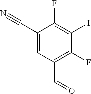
C1(C#N)=CC(C=O)=C(F)C(I)=C1F
